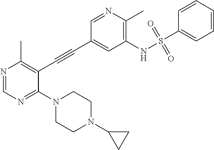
N1(C2=NC=NC(C)=C2C#CC2=CC(NS(C3=CC=CC=C3)(=O)=O)=C(C)N=C2)CCN(C2CC2)CC1
